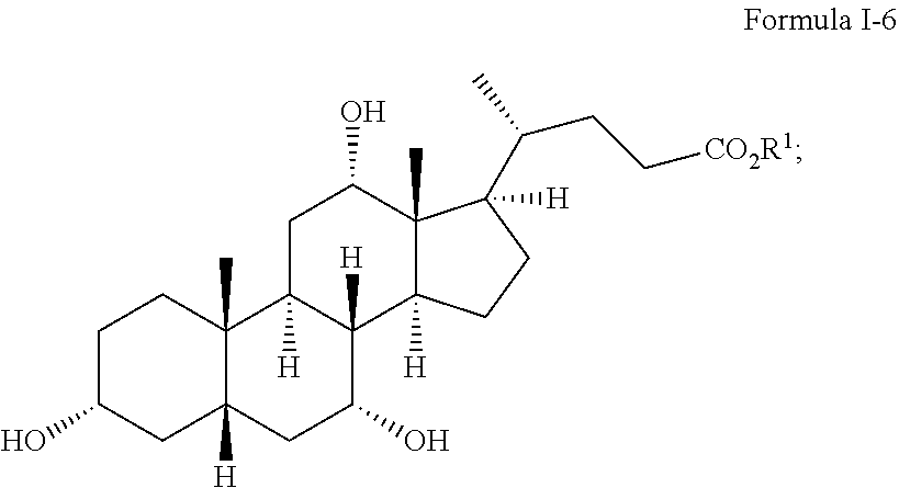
C1C(O)CC2([H])C(C)(C1)C1([H])C([H])(C(O)C2)C2([H])C(C)(C(O)C1)C([H])(C(CC[CO2R1])C)CC2
